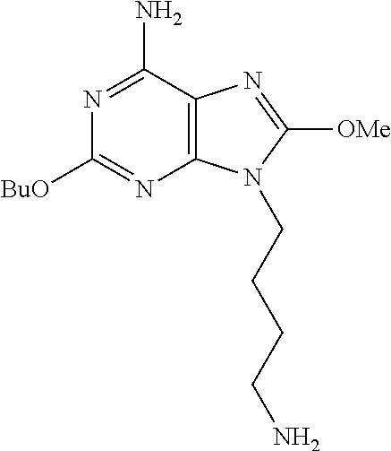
C12=C(C(N)=NC([BuO])=N1)N=C([OMe])N2CCCCN
